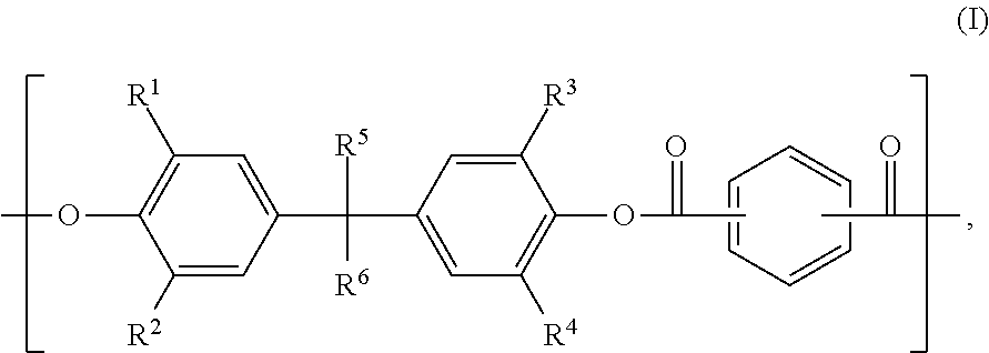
C1=CC=CC=C1.CC(=O)C.C1(C([R5])([R6])C2=CC([R4])=C(OC(=O)C)C([R3])=C2)=CC([R1])=C(OC)C([R2])=C1
